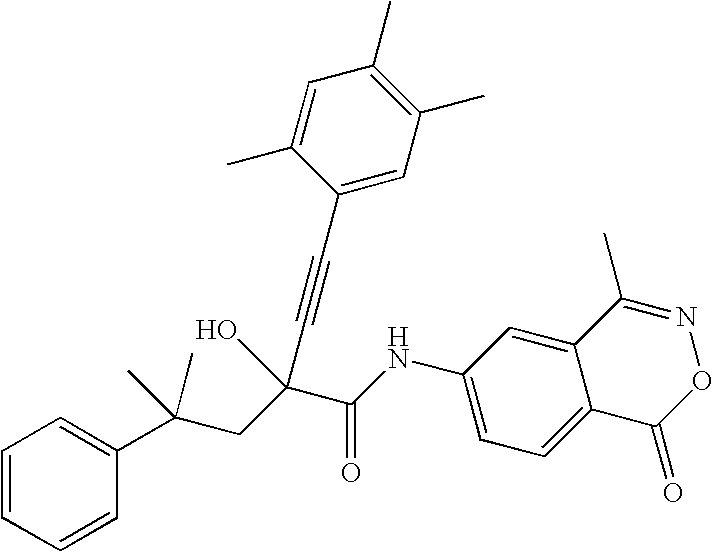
C1=CC=CC(C(CC(C(NC2=CC=C3C(=C2)C(C)=NOC3=O)=O)(C#CC2=CC(C)=C(C)C=C2C)O)(C)C)=C1
